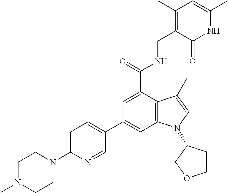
N1C(C)=CC(C)=C(CNC(C2=CC(C3=CC=C(N4CCN(C)CC4)N=C3)=CC3=C2C(C)=CN3C2CCOC2)=O)C1=O
